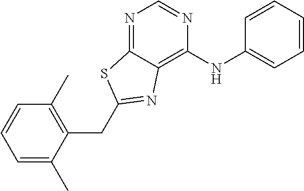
C1=C(C)C(CC2=NC3=C(NC4=CC=CC=C4)N=CN=C3S2)=C(C)C=C1
